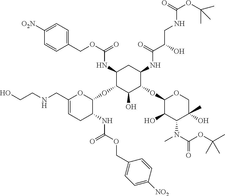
C1=C([O2N])C=CC(COC(=O)NC2C(OC3C(NC(OCC4=CC=C([NO2])C=C4)=O)CC=C(CNCCO)O3)C(O)C(OC3C(O)C(N(C)C(=O)OC(C)(C)C)C(O)(C)CO3)C(NC(=O)C(CNC(=O)OC(C)(C)C)O)C2)=C1
